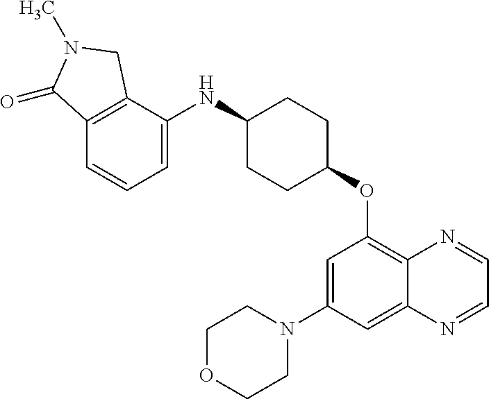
C1=CC=C(NC2CCC(OC3=C4C(=CC(N5CCOCC5)=C3)N=CC=N4)CC2)C2=C1C(=O)N(C)C2
